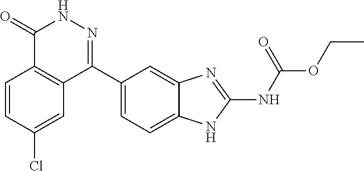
O(CC)C(=O)NC1=NC2=CC(C3=NNC(=O)C4=C3C=C(Cl)C=C4)=CC=C2N1
